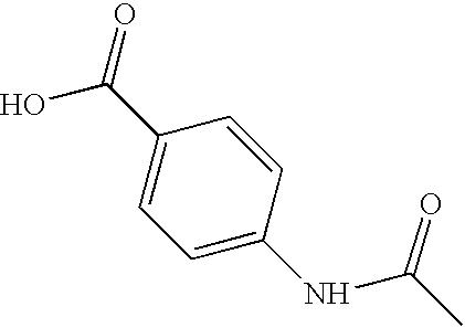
C1=C(NC(C)=O)C=CC(C(O)=O)=C1
